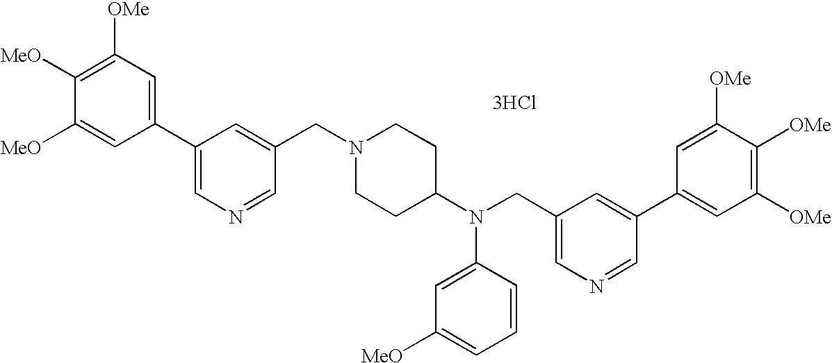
C1=C([MeO])C([MeO])=C([OMe])C=C1C1=CN=CC(CN2CCC(N(CC3=CN=CC(C4=CC([OMe])=C([OMe])C([OMe])=C4)=C3)C3=CC([MeO])=CC=C3)CC2)=C1.[3HCl]
